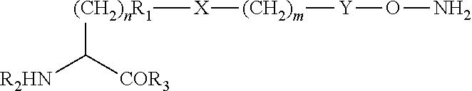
C([COR3])([R2HN])[(CH2)nR1][X][(CH2)m][Y]ON
